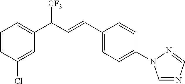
C1=CC(Cl)=CC(C(C=CC2=CC=C(N3C=NC=N3)C=C2)[CF3])=C1
